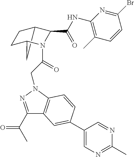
C12CC(CC1)N(C(=O)CN1C3=C(C(C(C)=O)=N1)C=C(C1=CN=C(C)N=C1)C=C3)C2C(=O)NC1=C(C)C=CC(Br)=N1
